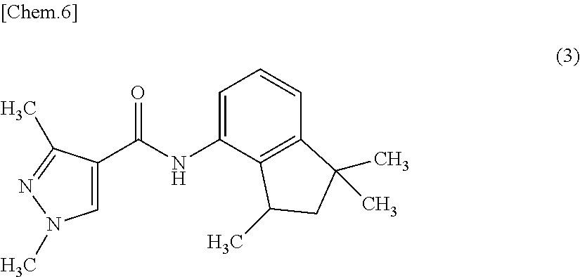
C1=C(NC(C2=CN(C)N=C2C)=O)C2=C(C=C1)C(C)(C)CC2C
